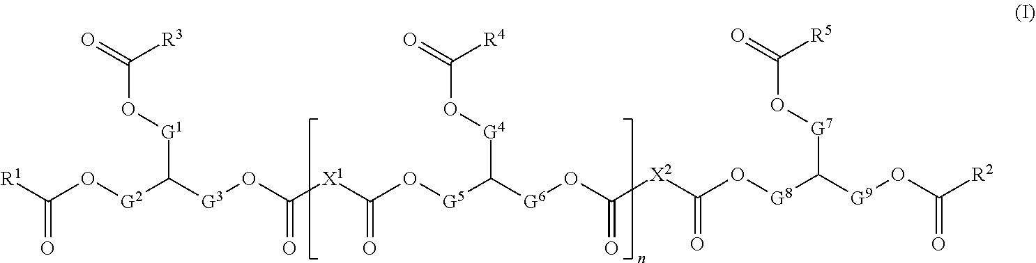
[R1]C(O[G2]C([G3]OC([X1]C(O[G5]C([G6]OC([X2]C(O[G8]C([G7]OC([R5])=O)[G9]OC(=O)[R2])=O)=O)[G4]OC(=O)[R4])=O)=O)[G1]OC(=O)[R3])=O
